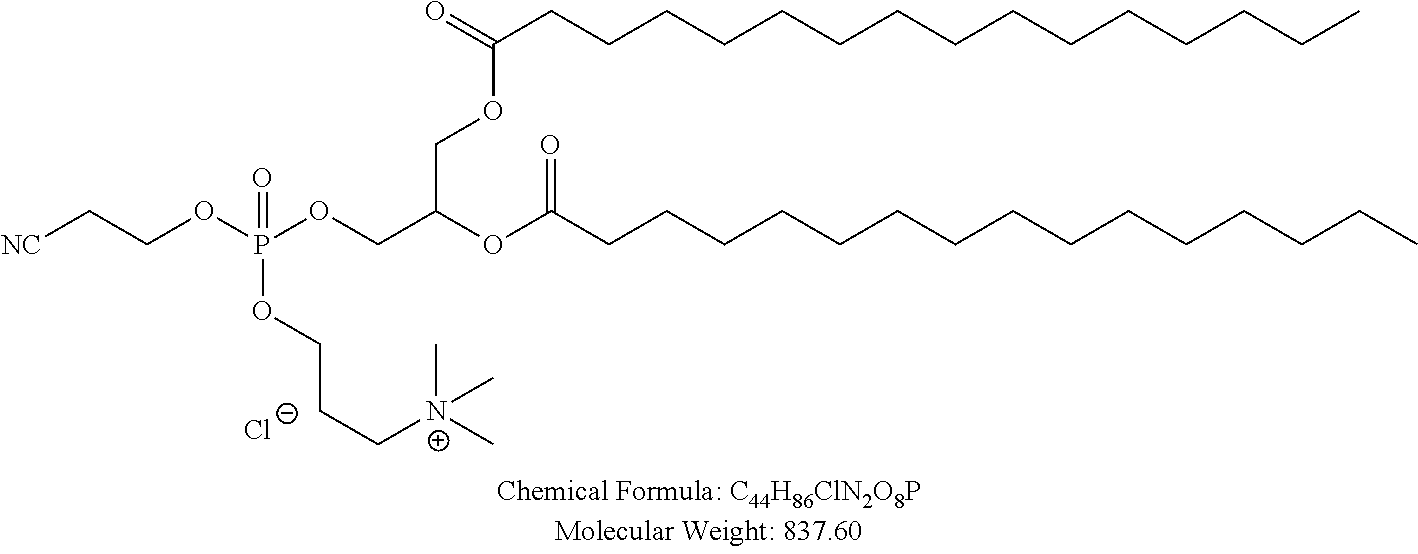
O(P(OCC(OC(CCCCCCCCCCCCCCC)=O)COC(=O)CCCCCCCCCCCCCCC)(OCCC[N+](C)(C)C)=O)CC[NC].[Cl-]
